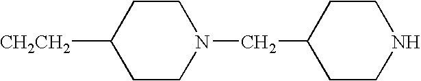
[CH2CH2]C1CCN(CC2CCNCC2)CC1
